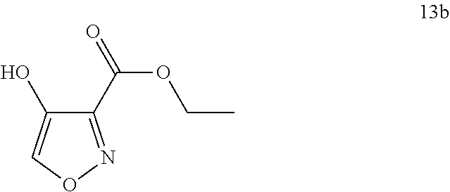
C1(C(=O)OCC)=NOC=C1O
